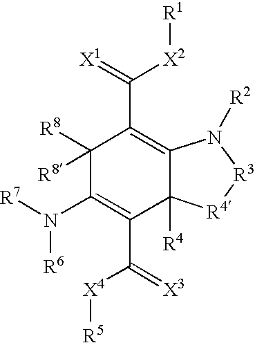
C1([R8])([R8])C(N([R7])[R6])=C(C(=[X3])[X4][R5])C2([R4])C(=C1C(=[X1])[X2][R1])N([R2])[R3][R4]2
